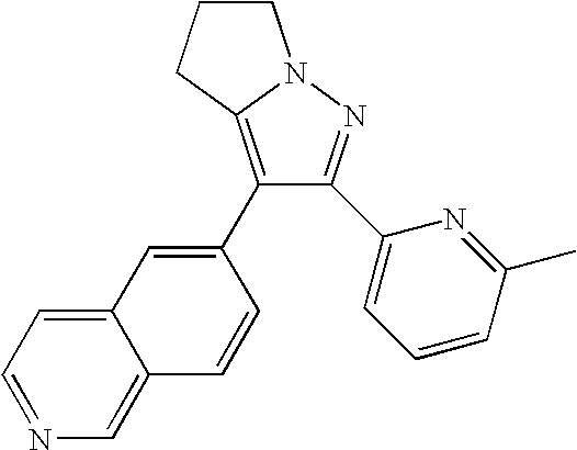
C1(C2=CC3=CC=NC=C3C=C2)=C2N(N=C1C1=CC=CC(C)=N1)CCC2
